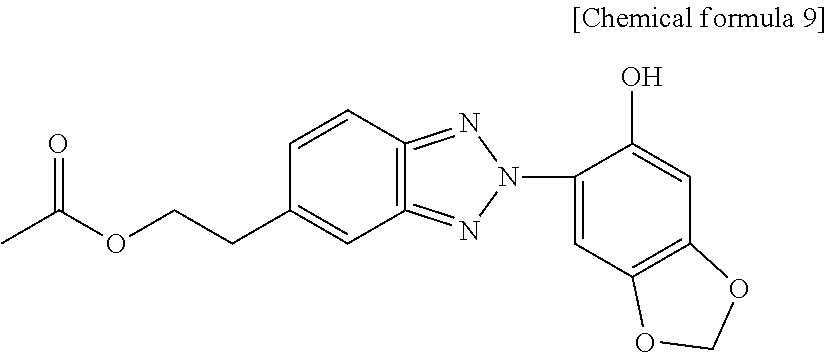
CC(OCCC1=CC2=C(=NN(C3=CC4=C(C=C3O)OCO4)N=2)C=C1)=O
